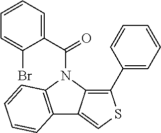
N1(C(=O)C2=CC=CC=C2Br)C2=C(C3=CSC(C4=CC=CC=C4)=C13)C=CC=C2
